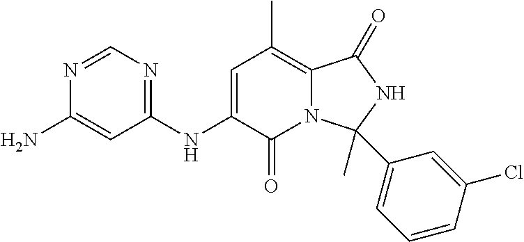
N1=CN=C(NC2=CC(C)=C3N(C2=O)C(C2=CC=CC(Cl)=C2)(C)NC3=O)C=C1N
